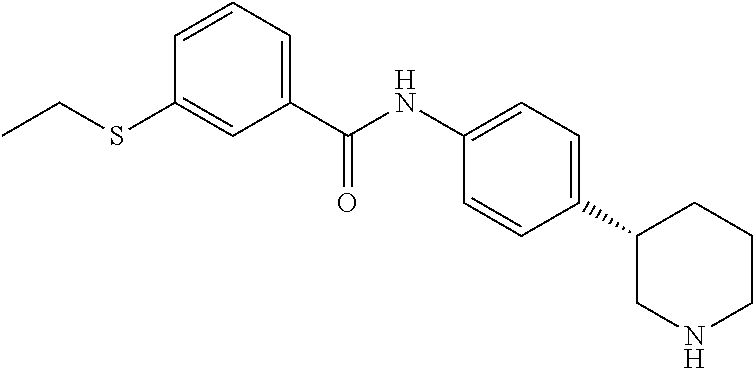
C1(C2=CC=C(NC(C3=CC=CC(SCC)=C3)=O)C=C2)CNCCC1
